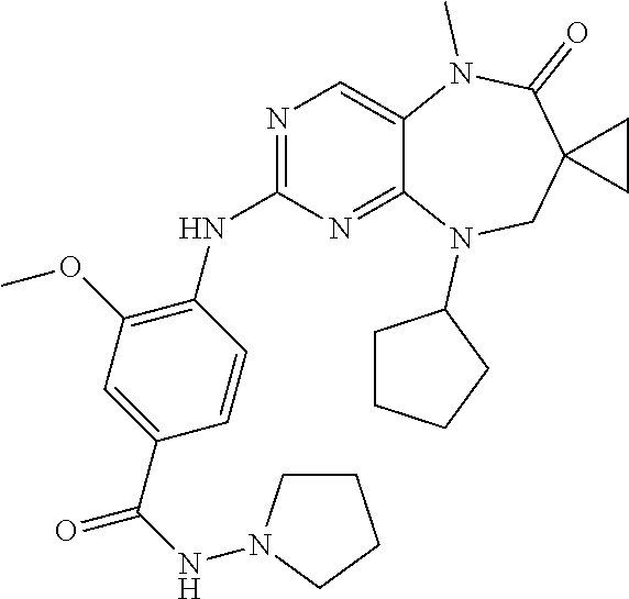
C1=CC(C(NN2CCCC2)=O)=CC(OC)=C1NC1=NC=C2C(=N1)N(C1CCCC1)CC1(C(=O)N2C)CC1
